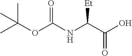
[Et]C(C(O)=O)NC(OC(C)(C)C)=O
